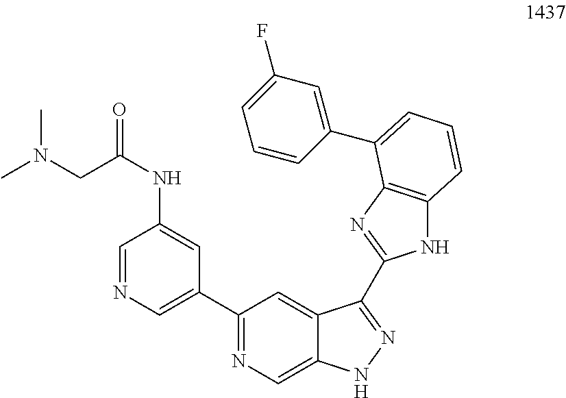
C1=NC=C(C2=NC=C3C(=C2)C(C2=NC4=C(N2)C=CC=C4C2=CC(F)=CC=C2)=NN3)C=C1NC(=O)CN(C)C
